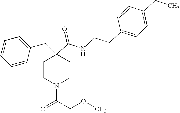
C1=CC=CC(CC2(C(=O)NCCC3=CC=C(CC)C=C3)CCN(C(COC)=O)CC2)=C1
